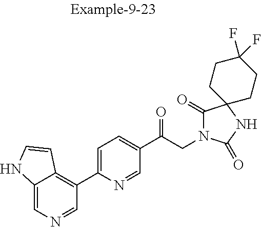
C12=CN=CC(C3=CC=C(C(CN4C(=O)C5(NC4=O)CCC(F)(F)CC5)=O)C=N3)=C1C=CN2
